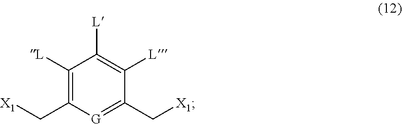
C1(C[X1])=[G]C(C[X1])=C([L])C([L])=C1[L]
